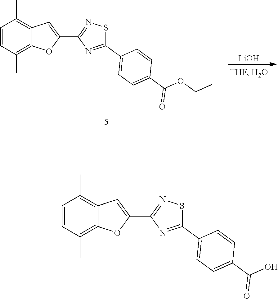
C1=CC(C)=C2C(=C1C)C=C(C1=NSC(C3=CC=C(C(O)=O)C=C3)=N1)O2.C1=CC(C)=C2C(=C1C)C=C(C1=NSC(C3=CC=C(C(OCC)=O)C=C3)=N1)O2.[LiOH]
